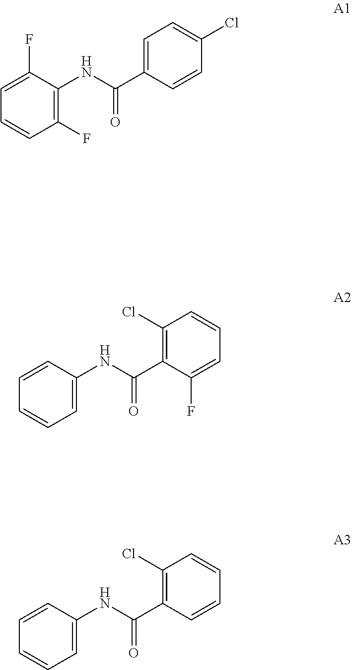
C1=C(F)C(NC(C2=CC=C(Cl)C=C2)=O)=C(F)C=C1.C1=CC(NC(C2=C(Cl)C=CC=C2F)=O)=CC=C1.C1=CC(NC(C2=C(Cl)C=CC=C2)=O)=CC=C1
